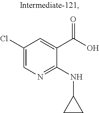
C1(Cl)=CN=C(NC2CC2)C(C(=O)O)=C1
